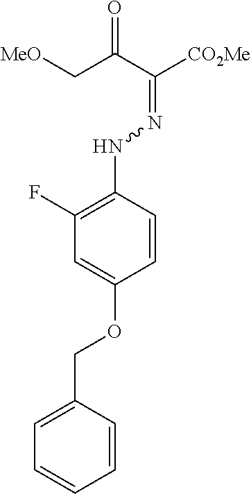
C1(F)=C(NN=C([CO2Me])C(C[MeO])=O)C=CC(OCC2=CC=CC=C2)=C1
